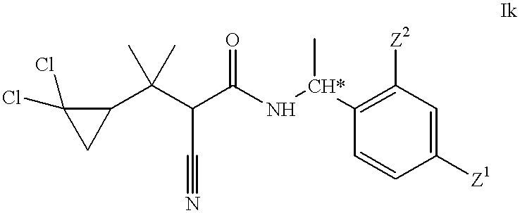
C(C(C(N[CH*](C)C1=C([Z2])C=C([Z1])C=C1)=O)C#N)(C1C(Cl)(Cl)C1)(C)C
